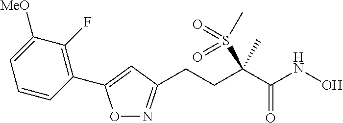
C(CC(C(NO)=O)(S(C)(=O)=O)C)C1=NOC(C2=C(F)C([MeO])=CC=C2)=C1
